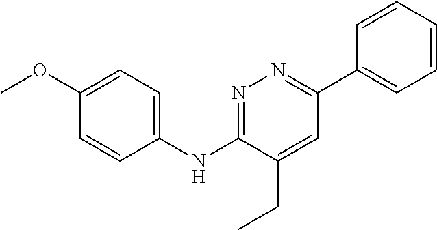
N(C1=NN=C(C2=CC=CC=C2)C=C1CC)C1=CC=C(OC)C=C1
